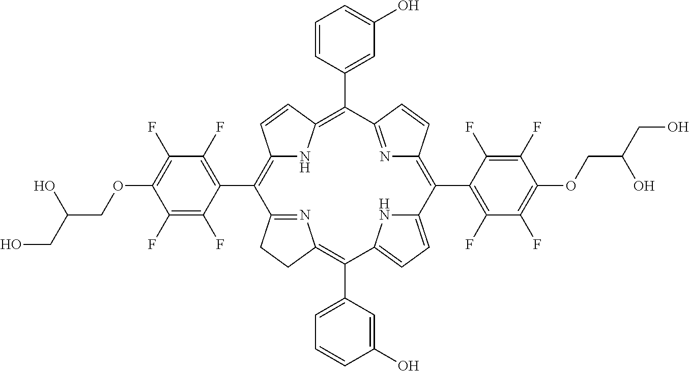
C1(C2=C3NC(=C(C4=CC(O)=CC=C4)C4=NC(=C(C5=C(F)C(F)=C(OCC(CO)O)C(F)=C5F)C5=CC=C(C(C6=CC=CC(O)=C6)=C6N=C2CC6)N5)C=C4)C=C3)=C(F)C(F)=C(OCC(CO)O)C(F)=C1F
